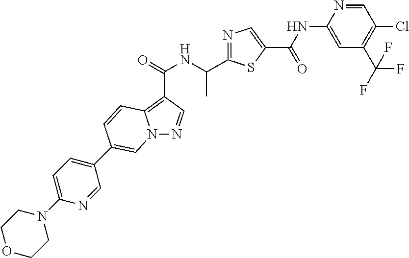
N12N=CC(C(NC(C)C3=NC=C(C(=O)NC4=CC(C(F)(F)F)=C(Cl)C=N4)S3)=O)=C1C=CC(C1=CC=C(N3CCOCC3)N=C1)=C2
